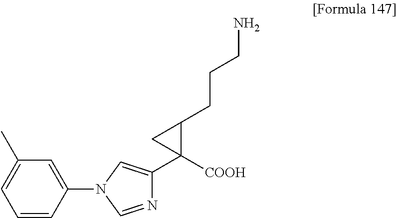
C1([COOH])(C2=CN(C3=CC(C)=CC=C3)C=N2)C(CCCN)C1
